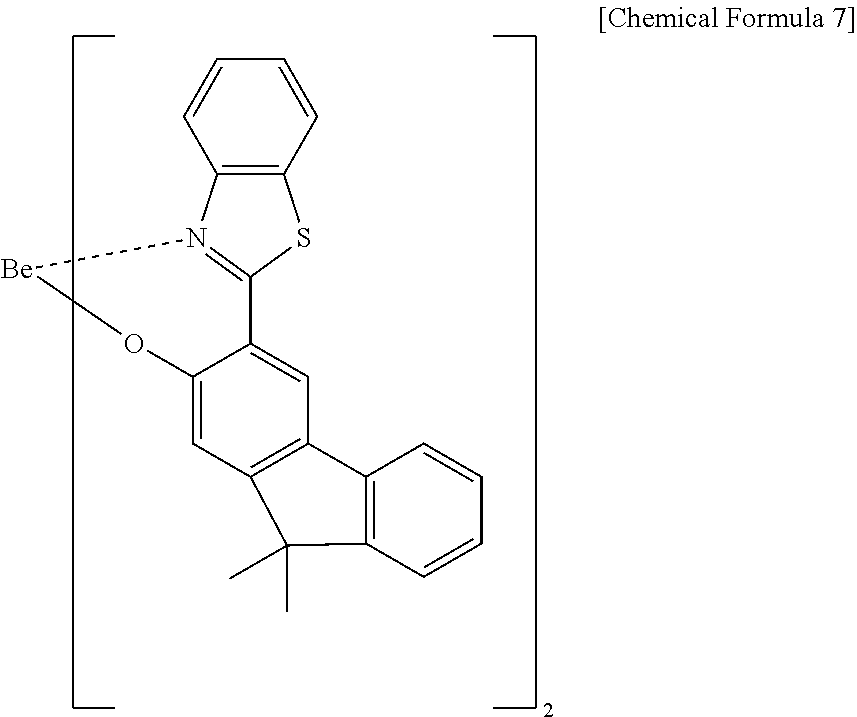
C1=CC2=C(C=C1)N1=C(S2)C2=CC3=C(C=C2O[Be]1)C(C)(C)C1=C3C=CC=C1
